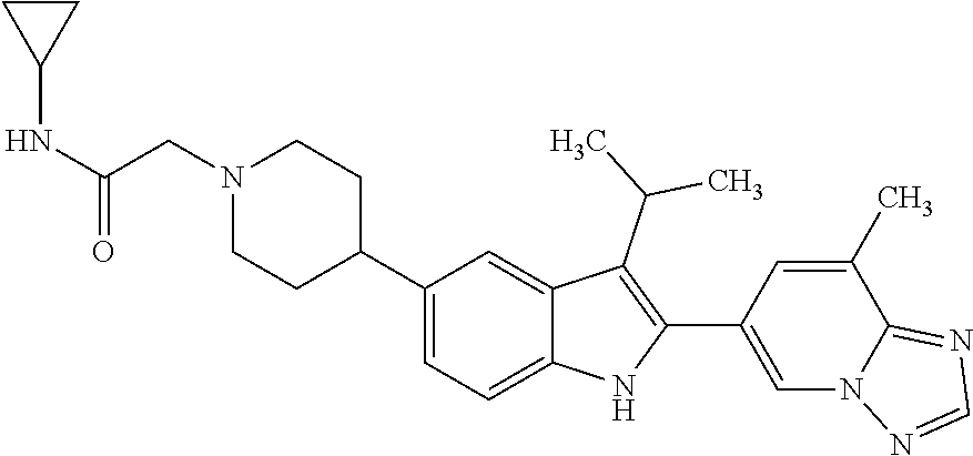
C1N(CC(NC2CC2)=O)CCC(C2=CC=C3C(=C2)C(C(C)C)=C(C2=CN4C(=NC=N4)C(C)=C2)N3)C1
